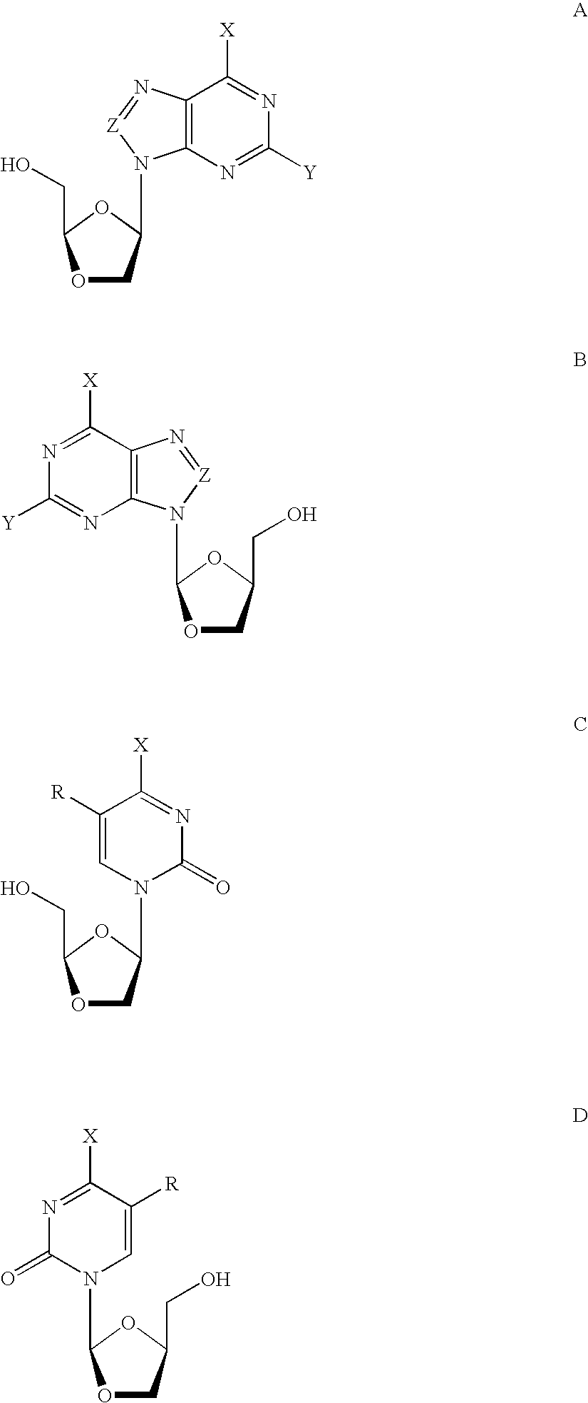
O1CC(N2C3=C(C([X])=NC([Y])=N3)N=[Z]2)OC1CO.C1OC(N2C3=C(C([X])=NC([Y])=N3)N=[Z]2)OC1CO.O1CC(N2C=C([R])C([X])=NC2=O)OC1CO.C1OC(N2C=C([R])C([X])=NC2=O)OC1CO
